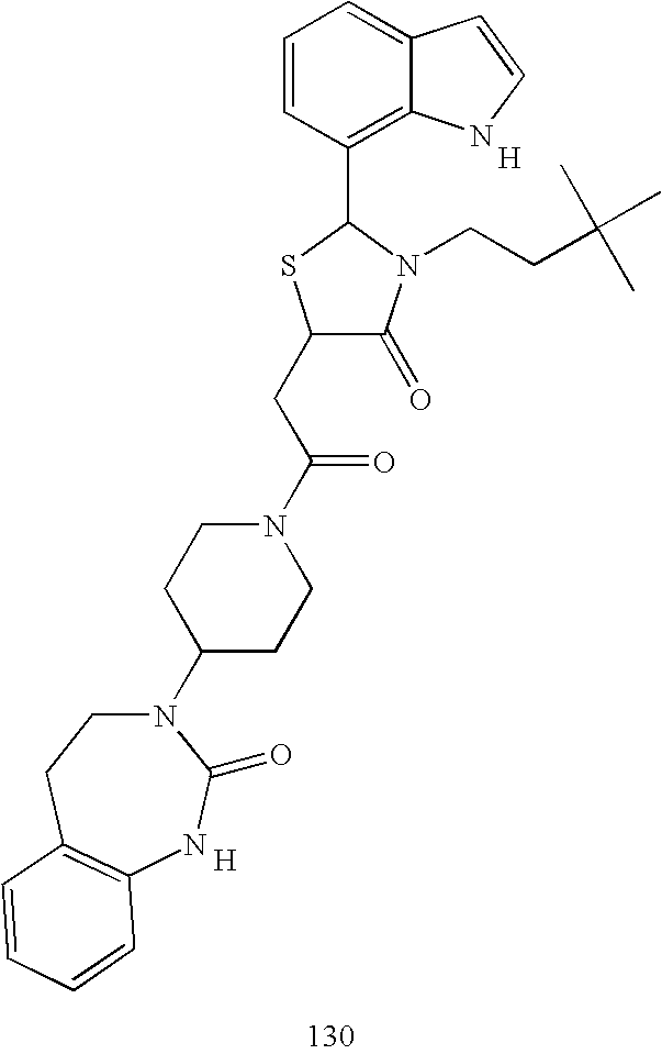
C1(CC(N2CCC(N3CCC4=C(NC3=O)C=CC=C4)CC2)=O)C(=O)N(CCC(C)(C)C)C(C2=C3C(=CC=C2)C=CN3)S1.[H].[H]
